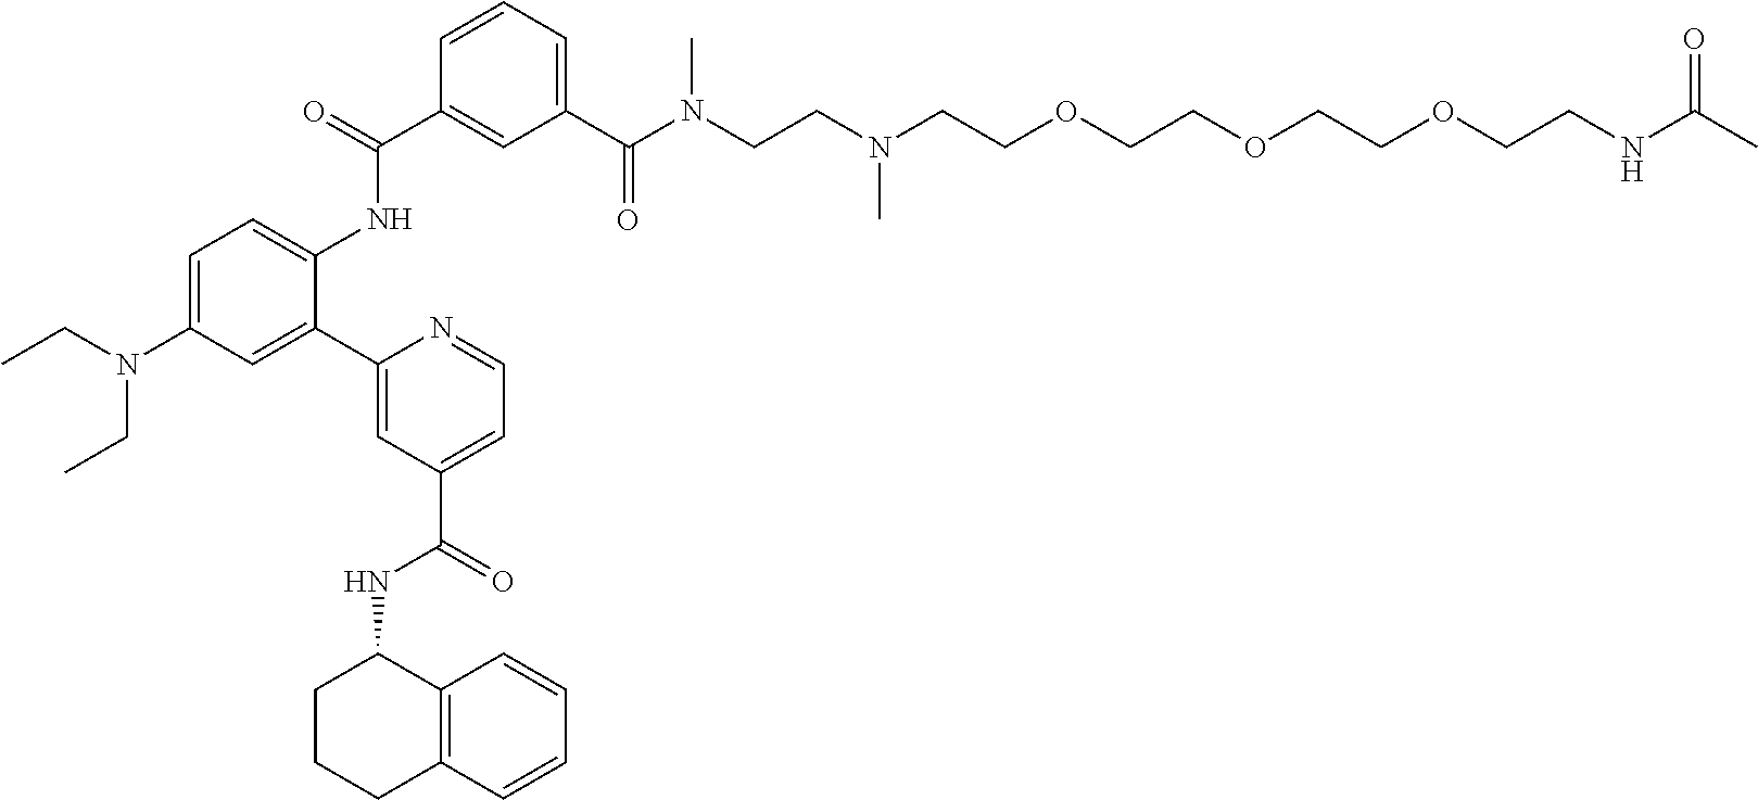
C1=C(N(CC)CC)C=C(C2=CC(C(=O)NC3CCCC4=C3C=CC=C4)=CC=N2)C(NC(C2=CC(C(N(CCN(CCOCCOCCOCCNC(C)=O)C)C)=O)=CC=C2)=O)=C1
